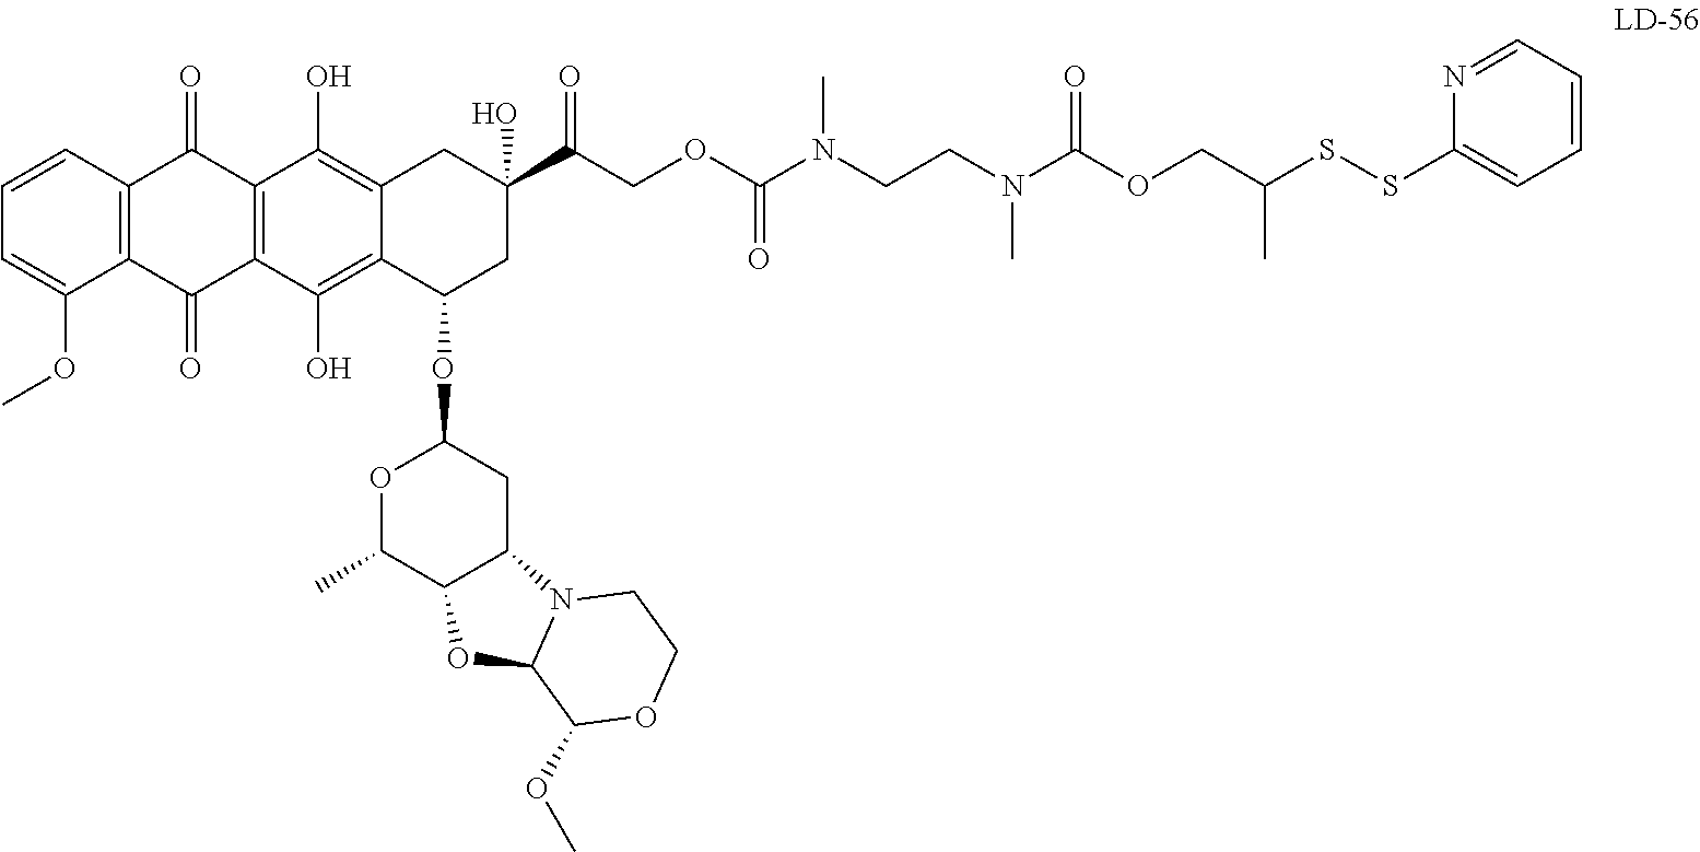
C(C1(O)CC2=C(O)C3=C(C(O)=C2C(OC2OC(C)C4C(C2)N2C(O4)C(OC)OCC2)C1)C(=O)C1=C(C=CC=C1OC)C3=O)(=O)COC(N(CCN(C(OCC(SSC1=CC=CC=N1)C)=O)C)C)=O
